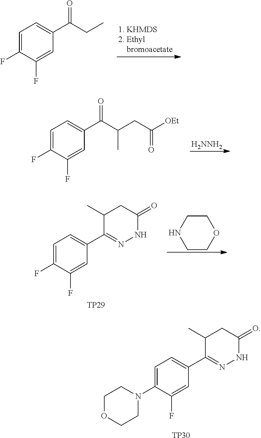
C1=C(F)C(F)=CC(C(CC)=O)=C1.C1=C(F)C(F)=CC(C(C(CC([OEt])=O)C)=O)=C1.[H2NNH2].C1=C(F)C(F)=CC(C2=NNC(=O)CC2C)=C1.[TP29].C1CNCCO1.C1=C(N2CCOCC2)C(F)=CC(C2=NNC(=O)CC2C)=C1.[TP30]
